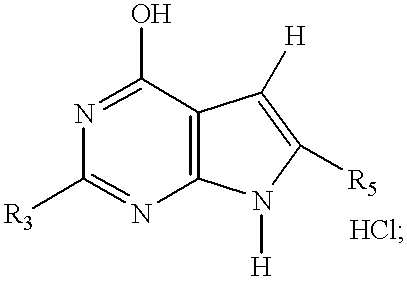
C1([R3])=NC2=C(C(O)=N1)C([H])=C([R5])N2[H]
